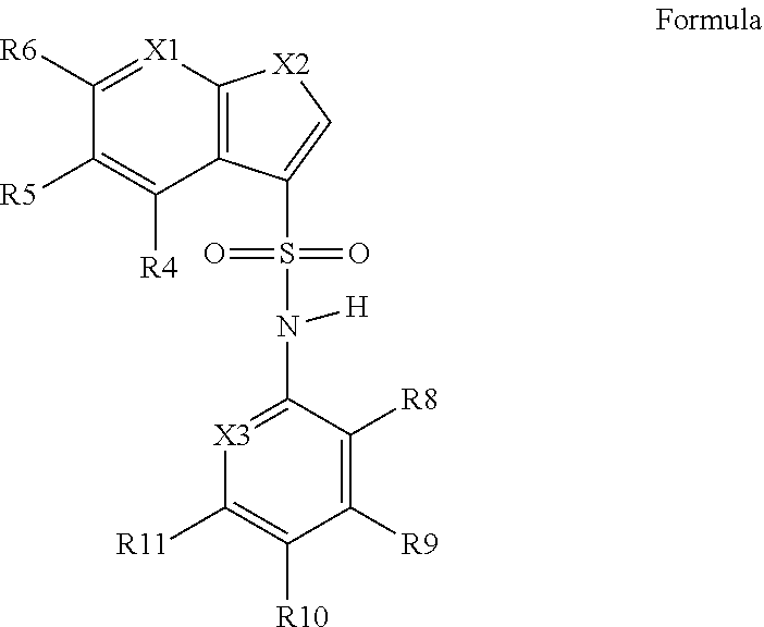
C1([R6])=[X1]C2=C(C([R4])=C1[R5])C(S(N(C1=[X3]C([R11])=C([R10])C([R9])=C1[R8])[H])(=O)=O)=C[X2]2
